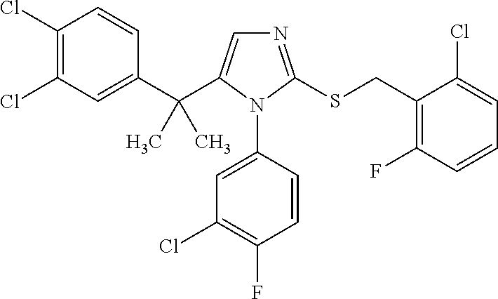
C1(C(C2=CN=C(SCC3=C(F)C=CC=C3Cl)N2C2=CC(Cl)=C(F)C=C2)(C)C)=CC(Cl)=C(Cl)C=C1
